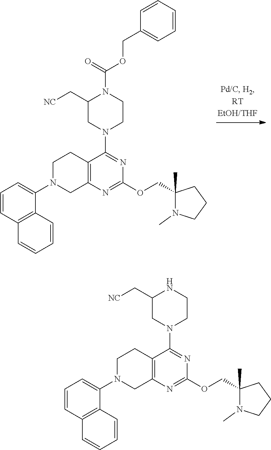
C12=C(N=C(OCC3(C)N(C)CCC3)N=C1N1CCN(C(=O)OCC3=CC=CC=C3)C(C[NC])C1)CN(C1=CC=CC3=C1C=CC=C3)CC2.C12=C(N=C(OCC3(C)N(C)CCC3)N=C1N1CCNC(C[NC])C1)CN(C1=CC=CC3=C1C=CC=C3)CC2
